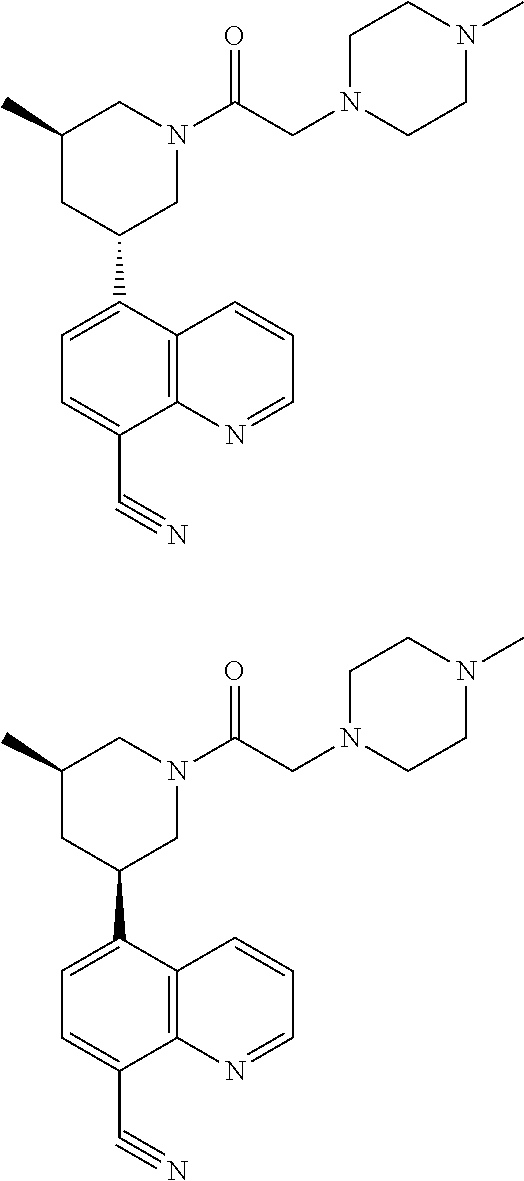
C12=C(C(C3CN(C(CN4CCN(C)CC4)=O)CC(C)C3)=CC=C1C#N)C=CC=N2.C12=C(C(C3CN(C(CN4CCN(C)CC4)=O)CC(C)C3)=CC=C1C#N)C=CC=N2
